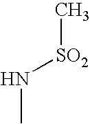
C[SO2]NC
